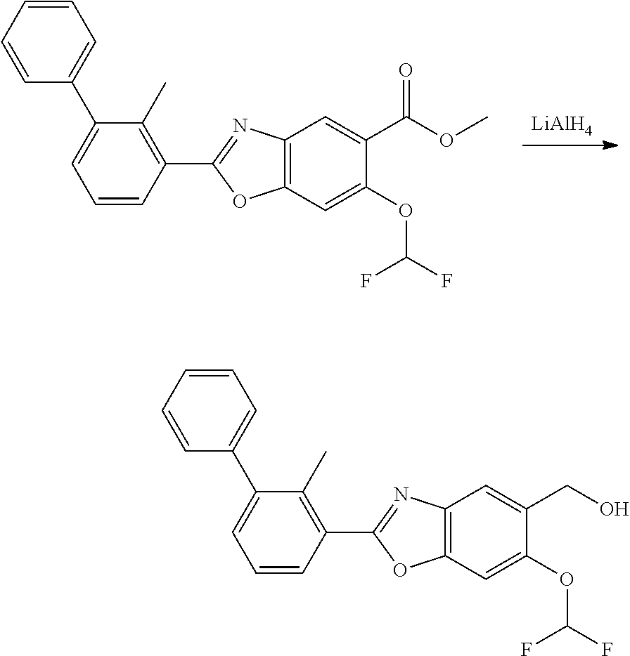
[LiAlH4].C12=C(C=C(OC(F)F)C(C(OC)=O)=C1)OC(C1=C(C)C(C3=CC=CC=C3)=CC=C1)=N2.C12=C(C=C(OC(F)F)C(CO)=C1)OC(C1=C(C)C(C3=CC=CC=C3)=CC=C1)=N2
